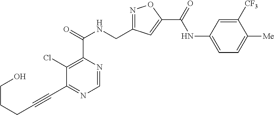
C1=NC(C(=O)NCC2=NOC(C(=O)NC3=CC=C([Me])C([CF3])=C3)=C2)=C(Cl)C(C#CCCCO)=N1
